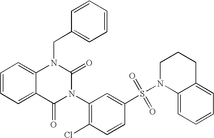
C12=CC=CC=C1N(CC1=CC=CC=C1)C(=O)N(C1=C(Cl)C=CC(S(N3CCCC4=CC=CC=C34)(=O)=O)=C1)C2=O
